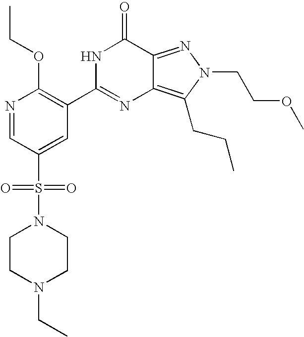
N1=CC(S(N2CCN(CC)CC2)(=O)=O)=CC(C2=NC3=C(CCC)N(CCOC)N=C3C(=O)N2)=C1OCC
